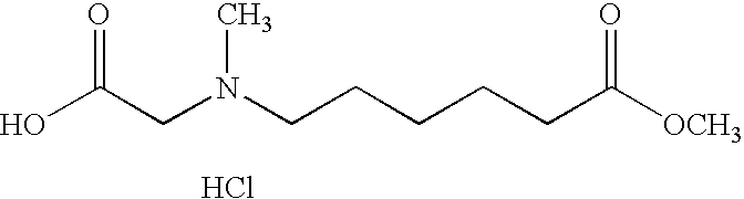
OC(CN(CCCCCC([OCH3])=O)C)=O.Cl
